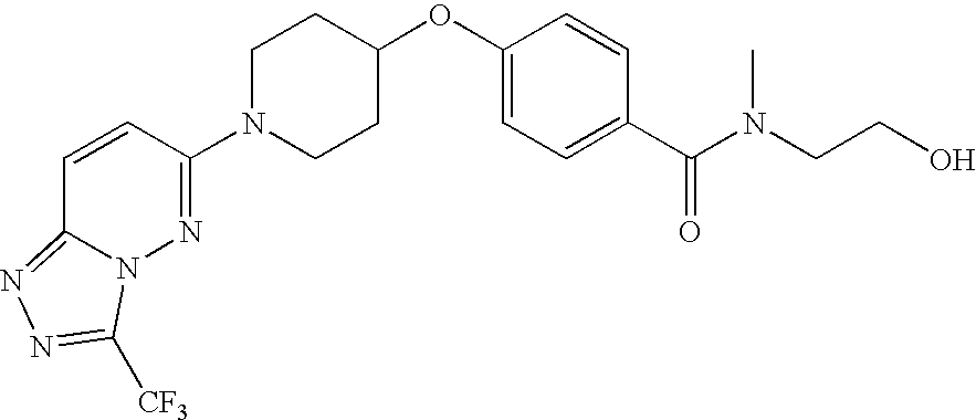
C1(OC2CCN(C3=NN4C(=NN=C4[CF3])C=C3)CC2)=CC=C(C(N(CCO)C)=O)C=C1
